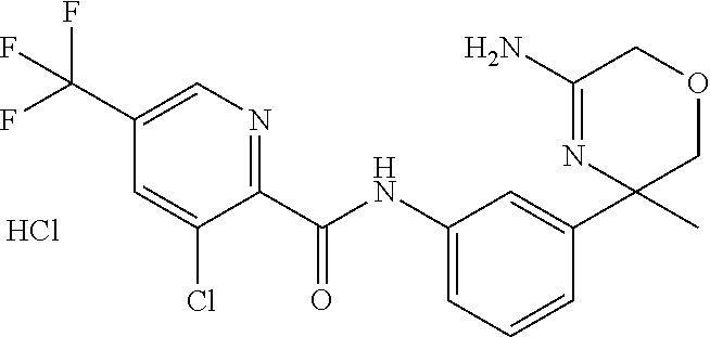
C1(C(NC2=CC=CC(C3(C)COCC(N)=N3)=C2)=O)=NC=C(C(F)(F)F)C=C1Cl.Cl
